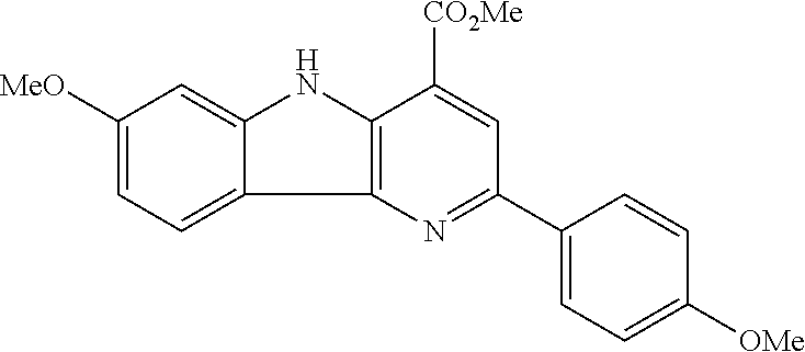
C12=CC([MeO])=CC=C1C1=C(N2)C([CO2Me])=CC(C2=CC=C([OMe])C=C2)=N1
